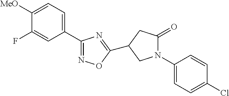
C1([MeO])=CC=C(C2=NOC(C3CC(=O)N(C4=CC=C(Cl)C=C4)C3)=N2)C=C1F
